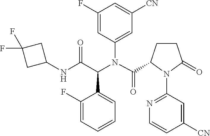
C1(F)=CC=CC=C1C(C(NC1CC(F)(F)C1)=O)N(C(C1CCC(=O)N1C1=NC=CC([CN])=C1)=O)C1=CC([CN])=CC(F)=C1
